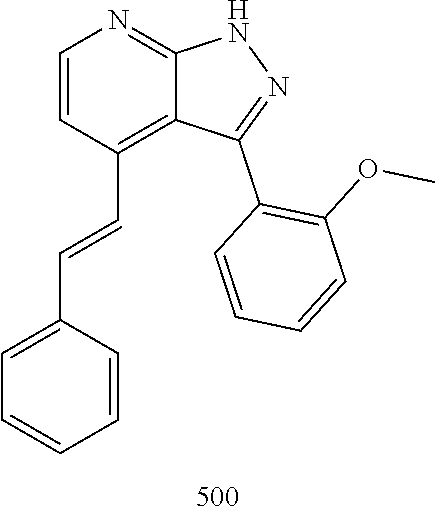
N1C2=NC=CC(C=CC3=CC=CC=C3)=C2C(C2=C(OC)C=CC=C2)=N1
